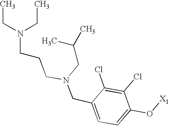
C(C1=CC=C(O[X1])C(Cl)=C1Cl)N(CCCN(CC)CC)CC(C)C
